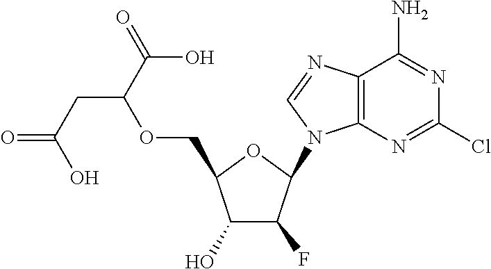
C12=C(N=CN1C1C(F)C(O)C(COC(CC(=O)O)C(=O)O)O1)C(N)=NC(Cl)=N2
